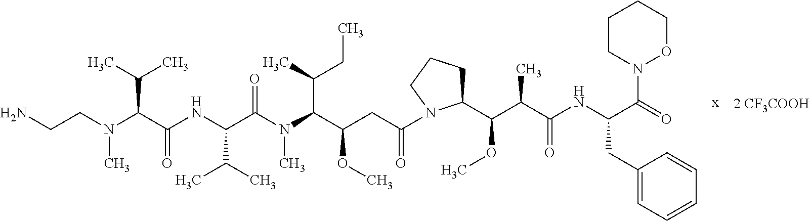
N(C(C(NC(C(N(C(C(CC(=O)N1C(C(C(C(=O)NC(C(N2OCCCC2)=O)CC2=CC=CC=C2)C)OC)CCC1)OC)C(CC)C)C)=O)C(C)C)=O)C(C)C)(C)CCN
